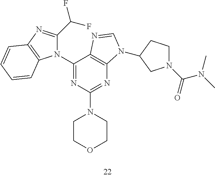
C1(N2C(C(F)F)=NC3=C2C=CC=C3)=NC(N2CCOCC2)=NC2=C1N=CN2C1CCN(C(=O)N(C)C)C1
